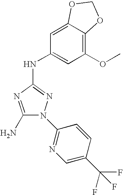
C1(N)=NC(NC2=CC(OC)=C3C(=C2)OCO3)=NN1C1=NC=C(C(F)(F)F)C=C1
